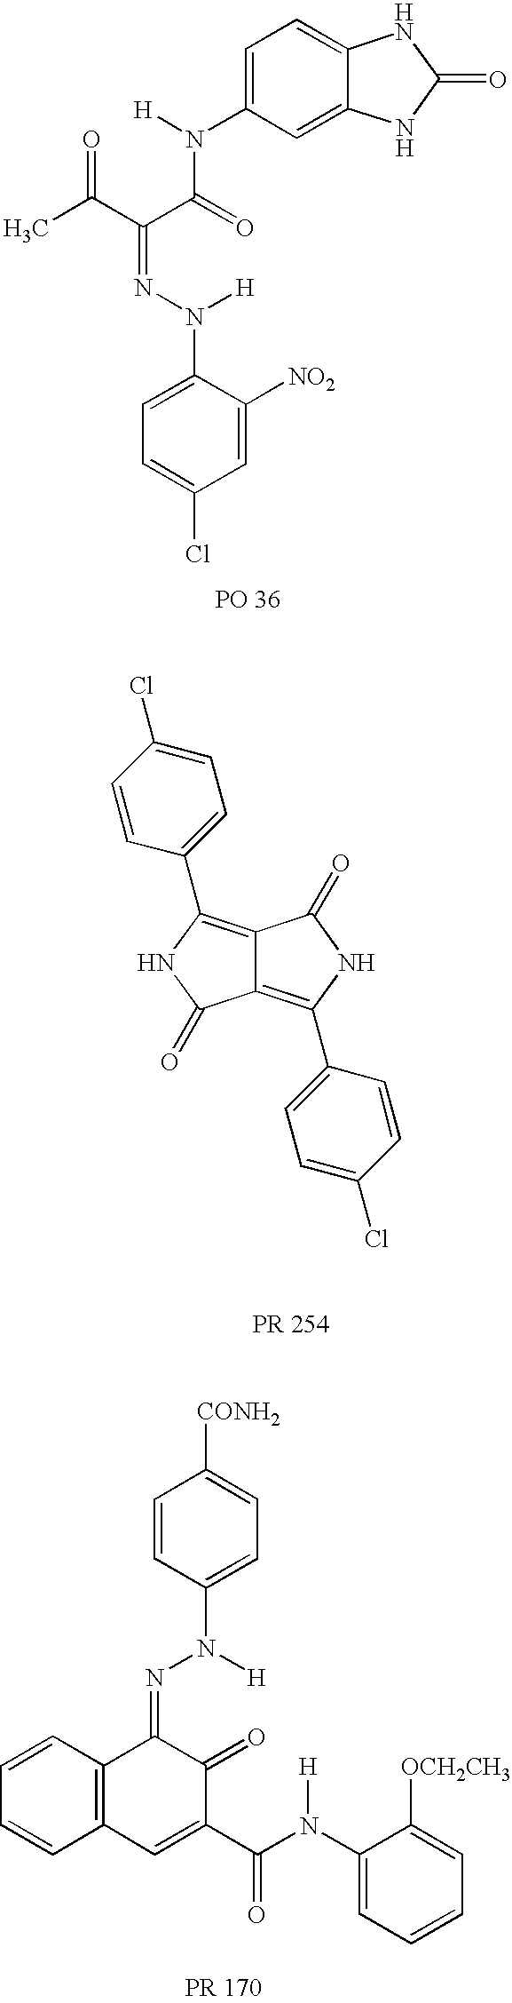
C1=C(N([H])C(=O)C(C(C)=O)=NN([H])C2=CC=C(Cl)C=C2[NO2])C=C2C(=C1)NC(=O)N2.C12=C(C3=CC=C(Cl)C=C3)NC(=O)C1=C(C1=CC=C(Cl)C=C1)NC2=O.C1=CC2=C(C=C1)C=C(C(=O)N([H])C1=CC=CC=C1[OCH2CH3])C(=O)C2=NN([H])C1=CC=C([CONH2])C=C1
